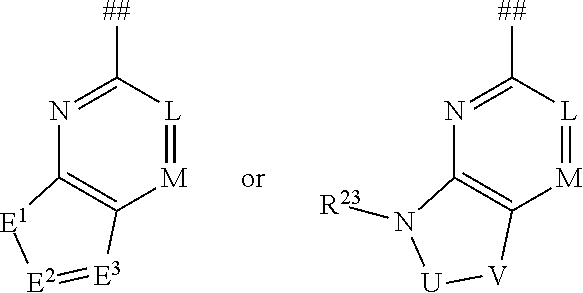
[M]1=[L]C([##])=NC2=C1[E3]=[E2][E1]2.[M]1=[L]C([##])=NC2=C1[V][U]N2[R23]
